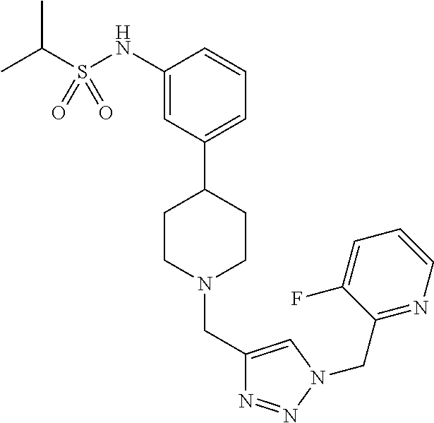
C1(NS(C(C)C)(=O)=O)=CC(C2CCN(CC3=CN(CC4=NC=CC=C4F)N=N3)CC2)=CC=C1
